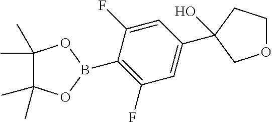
C1(C2(O)CCOC2)=CC(F)=C(B2OC(C)(C)C(C)(C)O2)C(F)=C1
